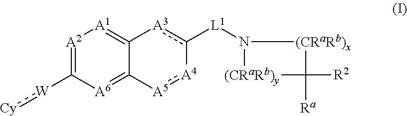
[A2]1=C([W]:[Cy])[A6]=C2C(=[A1]1)[A3]c([L1]N1[(CRaRb)x]C([Ra])([R2])[(CRaRb)y]1)-[A4]:[A5]2
